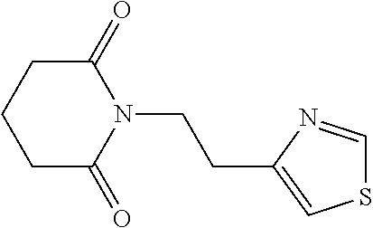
C1C(=O)N(CCC2=CSC=N2)C(=O)CC1
